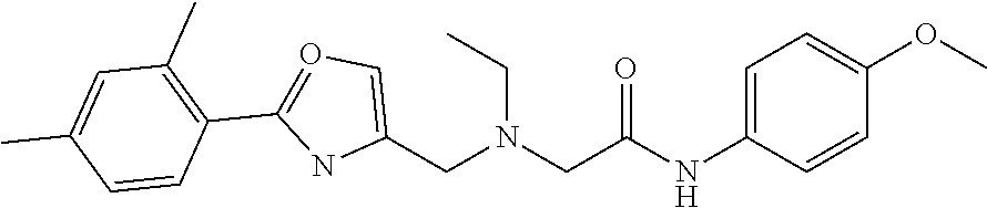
C(N(CC1=CO=C(C2=C(C)C=C(C)C=C2)N1)CC)C(NC1=CC=C(OC)C=C1)=O
